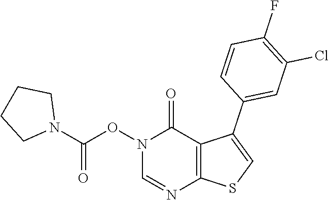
N1(OC(N2CCCC2)=O)C=NC2=C(C1=O)C(C1=CC(Cl)=C(F)C=C1)=CS2
